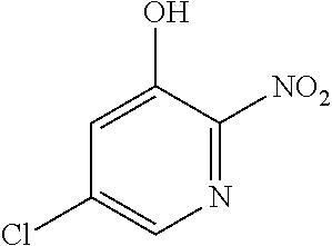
N1=C([NO2])C(O)=CC(Cl)=C1
